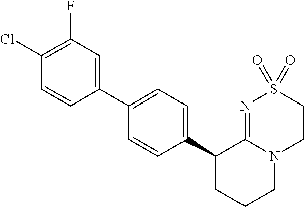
C1(C2=CC(F)=C(Cl)C=C2)=CC=C(C2CCCN3C2=NS(=O)(=O)CC3)C=C1
